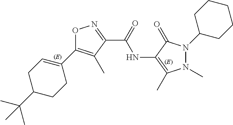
O1C(C2=CCC(C(C)(C)C)CC2)=C(C)C(C(=O)NC2=C(C)N(C)N(C3CCCCC3)C2=O)=N1
